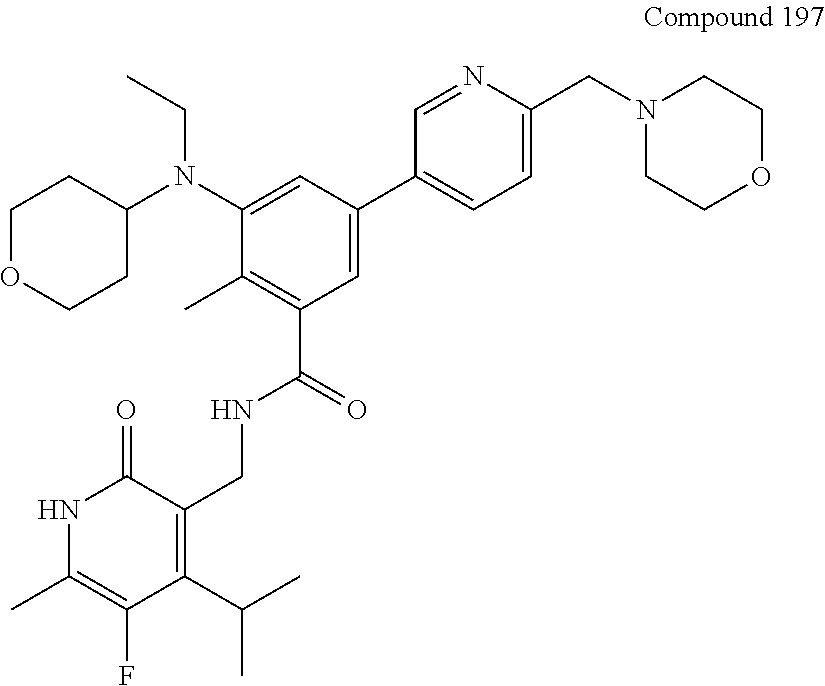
C1OCCC(N(CC)C2=CC(C3=CC=C(CN4CCOCC4)N=C3)=CC(C(NCC3=C(C(C)C)C(F)=C(C)NC3=O)=O)=C2C)C1
